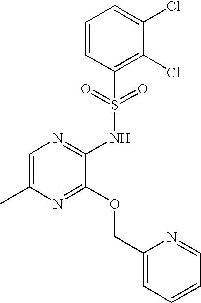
C1=C(C)N=C(OCC2=CC=CC=N2)C(NS(C2=C(Cl)C(Cl)=CC=C2)(=O)=O)=N1
